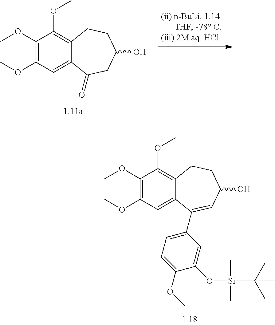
C1(OC)=C(OC)C=C2C(=C1OC)CCC(O)CC2=O.C1(OC)=C(OC)C=C2C(=C1OC)CCC(O)C=C2C1=CC=C(OC)C(O[Si](C)(C)C(C)(C)C)=C1
